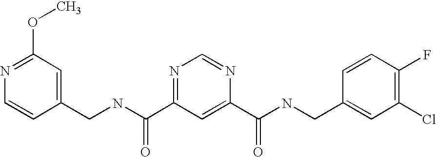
C(NC(=O)C1=NC=NC(C(=O)NCC2=CC(Cl)=C(F)C=C2)=C1)C1=CC(OC)=NC=C1
